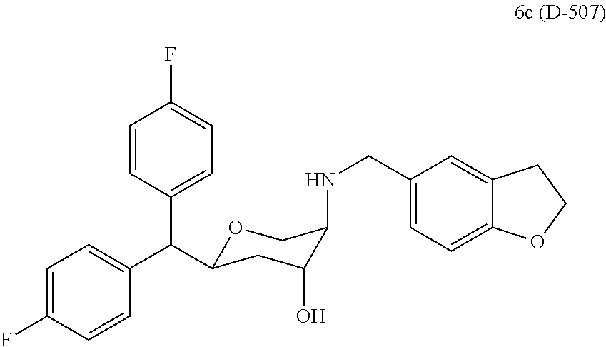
O1C(C(C2=CC=C(F)C=C2)C2=CC=C(F)C=C2)CC(O)C(NCC2=CC=C3C(=C2)CCO3)C1
